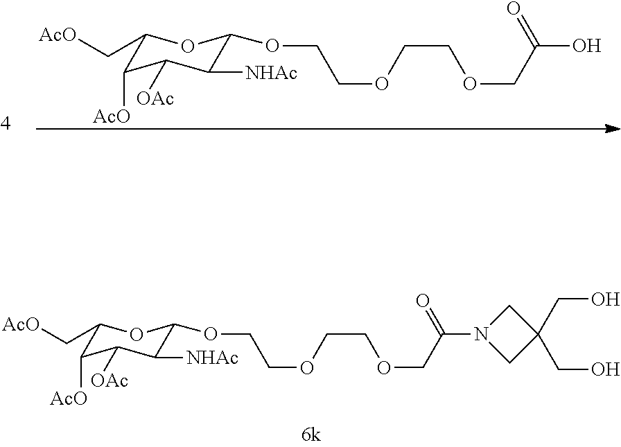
C1(C[AcO])C([AcO])C([OAc])C([NHAc])C(OCCOCCOCC(O)=O)O1.C1(C[AcO])C([AcO])C([OAc])C([NHAc])C(OCCOCCOCC(N2CC(CO)(CO)C2)=O)O1
